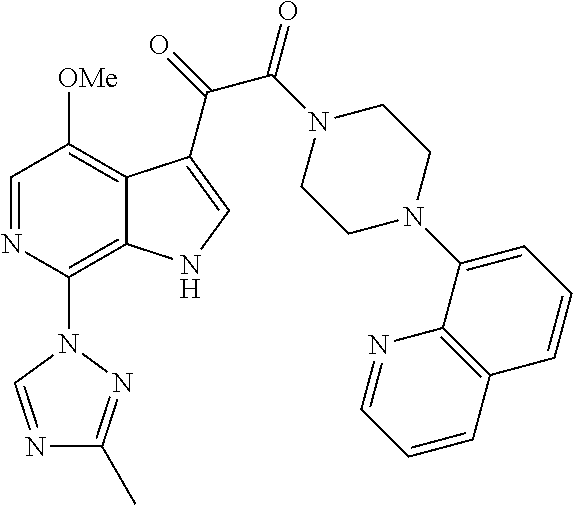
C1=NC(N2C=NC(C)=N2)=C2C(=C1[OMe])C(C(C(=O)N1CCN(C3=CC=CC4=C3N=CC=C4)CC1)=O)=CN2
